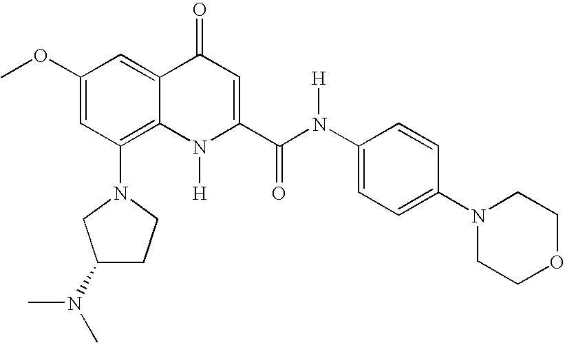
N1(C2=C3C(=CC(OC)=C2)C(=O)C=C(C(N(C2=CC=C(N4CCOCC4)C=C2)[H])=O)N3[H])CC(N(C)C)CC1
